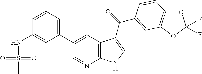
C12=C(C=C(C3=CC=CC(NS(C)(=O)=O)=C3)C=N1)C(C(=O)C1=CC3=C(OC(F)(F)O3)C=C1)=CN2
